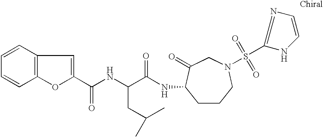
C1=CC=CC2=C1C=C(C(NC(C(NC1CCCN(S(=O)(=O)C3=NC=CN3)CC1=O)=O)CC(C)C)=O)O2
